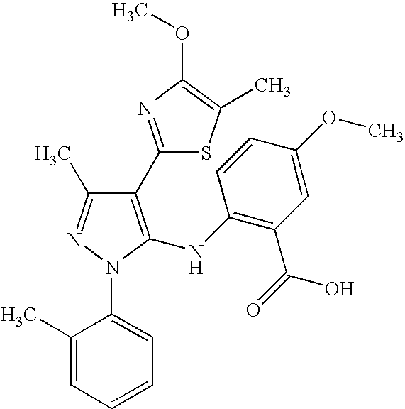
C1(C2=NC(OC)=C(C)S2)=C(NC2=C(C(=O)O)C=C(OC)C=C2)N(C2=CC=CC=C2C)N=C1C
